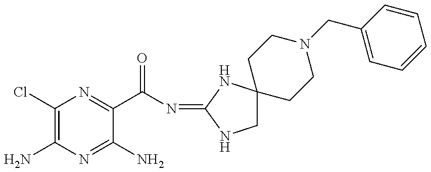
C1(Cl)=C(N)N=C(N)C(C(N=C2NC3(CN2)CCN(CC2=CC=CC=C2)CC3)=O)=N1
